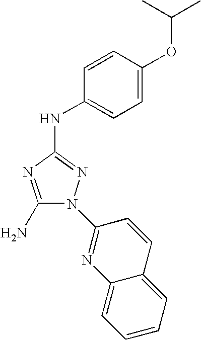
C1(N)=NC(NC2=CC=C(OC(C)C)C=C2)=NN1C1=NC2=CC=CC=C2C=C1
